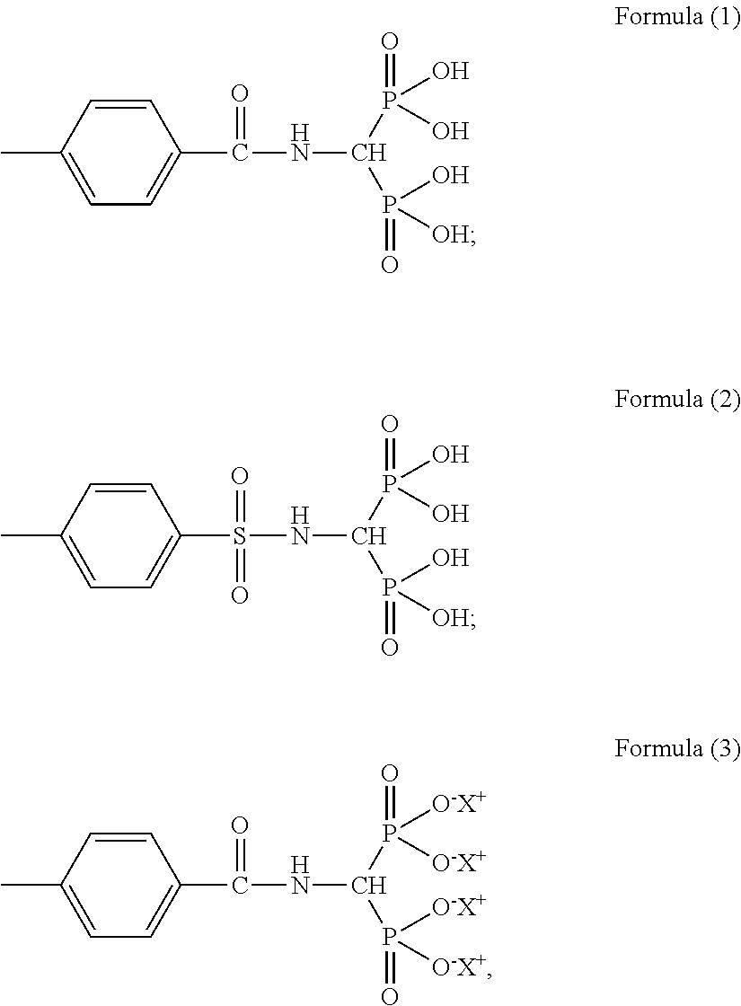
C1=CC(C)=CC=C1C(NC(P(O)([OH])=O)P(O)(=O)O)=O.C1=CC(C)=CC=C1S(NC(P(O)([OH])=O)P(O)(=O)O)(=O)=O.C1=CC(C)=CC=C1C(NC(P([O-X+])([O-X+])=O)P([O-X+])(=O)[O-X+])=O
